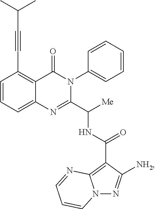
C1=CC=C2C(=C1C#CC(C)C)C(=O)N(C1=CC=CC=C1)C(C([Me])NC(=O)C1=C3N(N=C1[NH2])C=CC=N3)=N2
